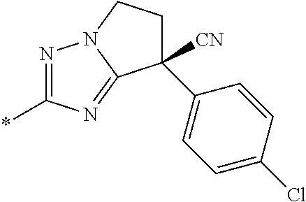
N1=C(*)N=C2N1CCC2(C1=CC=C(Cl)C=C1)[CN]
